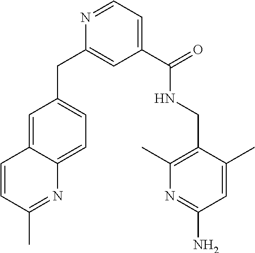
C1(C(NCC2=C(C)N=C(N)C=C2C)=O)=CC=NC(CC2=CC=C3C(=C2)C=CC(C)=N3)=C1
